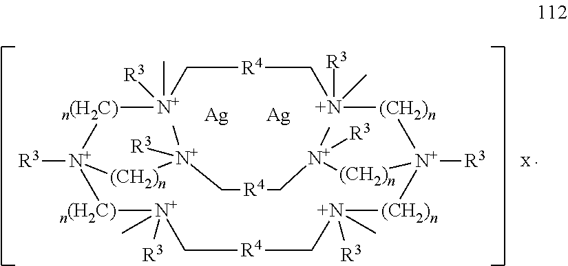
[n(H2C)]1[N+]([R3])(C)C[R4]C[N+]([R3])(C)[(CH2)n][N+]2([R3])[(CH2)n][N+]([R3])(C)C[R4]C[N+]([R3])(C)[n(H2C)][N+]1([R3])[(CH2)n][N+]([R3])(C)C[R4]C[N+](C)([R3])[(CH2)n]2.[Ag].[Ag]
